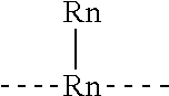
C[Rn](C)[Rn]
